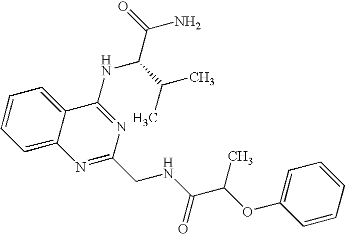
C1=CC=C2C(=C1)C(NC(C(C)C)C(N)=O)=NC(CNC(C(OC1=CC=CC=C1)C)=O)=N2
